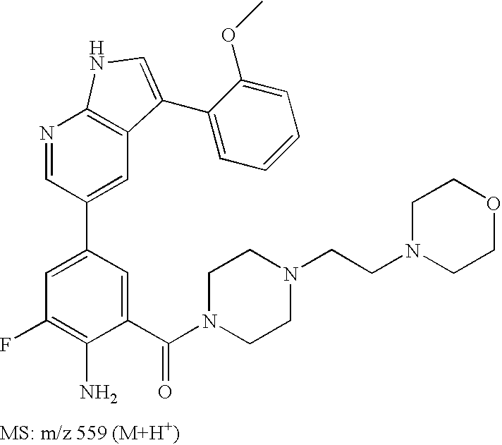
N1=CC(C2=CC(F)=C(N)C(C(N3CCN(CCN4CCOCC4)CC3)=O)=C2)=CC2=C1NC=C2C1=CC=CC=C1OC
